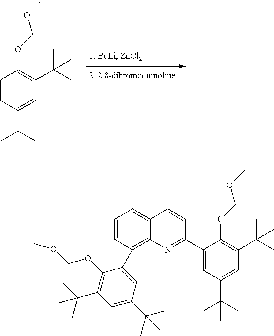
C1=CC(C(C)(C)C)=CC(C(C)(C)C)=C1OCOC.C1(C2=NC3=C(C4=CC(C(C)(C)C)=CC(C(C)(C)C)=C4OCOC)C=CC=C3C=C2)=CC(C(C)(C)C)=CC(C(C)(C)C)=C1OCOC
